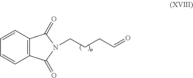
C1=CC2=C(C=C1)C(=O)N(CCCC=O)C2=O
